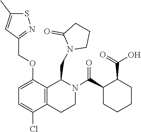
N1=C(COC2=CC=C(Cl)C3=C2C(CN2CCCC2=O)N(C(C2CCCCC2C(=O)O)=O)CC3)C=C(C)S1
